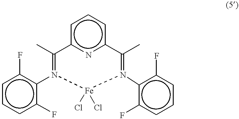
c1ccc(F)c(N2=C(C)c3nc(ccc3)C(C)=N(c3c(F)cccc3F)[Fe]2(Cl)Cl)c1F
